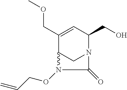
C1(CO)N2CC(C(COC)=C1)N(OCC=C)C2=O
